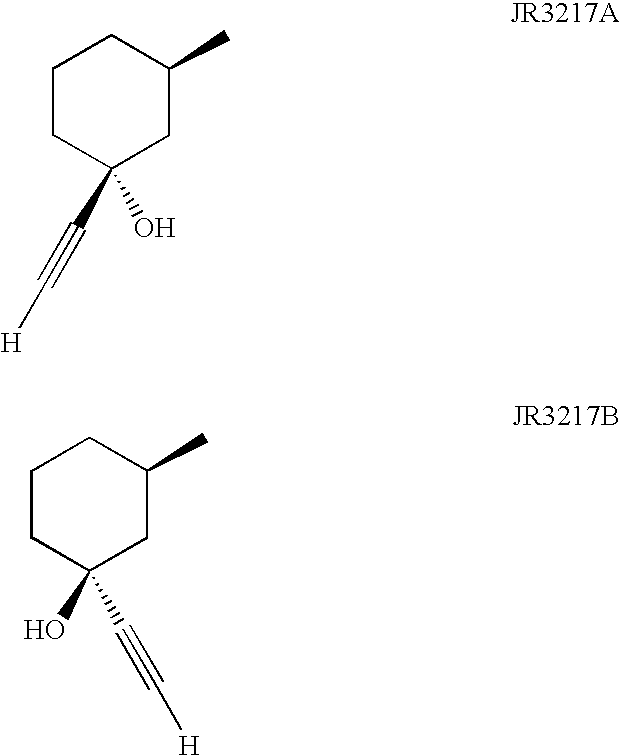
C1CC(C#C[H])(O)CC(C)C1.C1CC(O)(C#C[H])CC(C)C1
